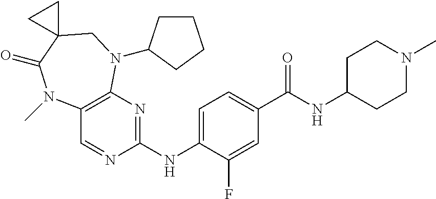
C1=C(NC2=NC3=C(C=N2)N(C)C(=O)C2(CN3C3CCCC3)CC2)C(F)=CC(C(NC2CCN(C)CC2)=O)=C1
